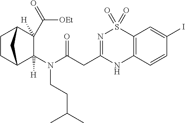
C1CC2C(N(C(CC3=NS(=O)(=O)C4=C(N3)C=CC(I)=C4)=O)CCC(C)C)([H])C([H])(C(=O)[OEt])C1C2
